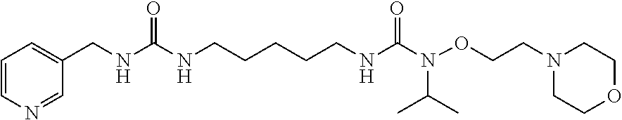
C1=CN=CC(CNC(NCCCCCNC(N(OCCN2CCOCC2)C(C)C)=O)=O)=C1
